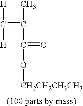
[H]C([H])=C(C)C(=O)O[CH2CH2CH3CH3]
